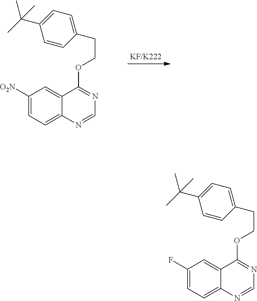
C1([O2N])=CC=C2C(=C1)C(OCCC1=CC=C(C(C)(C)C)C=C1)=NC=N2.C1(F)=CC=C2C(=C1)C(OCCC1=CC=C(C(C)(C)C)C=C1)=NC=N2
